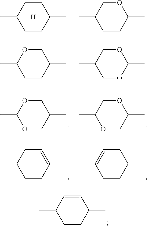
CC1CCC(C)CC1.CC1CCC(C)OC1.[H].CC1CCC(C)CO1.CC1COC(C)OC1.CC1OCC(C)CO1.CC1OCC(C)OC1.CC1CCC(C)=CC1.CC1=CCC(C)CC1.CC1CCC(C)C=C1
